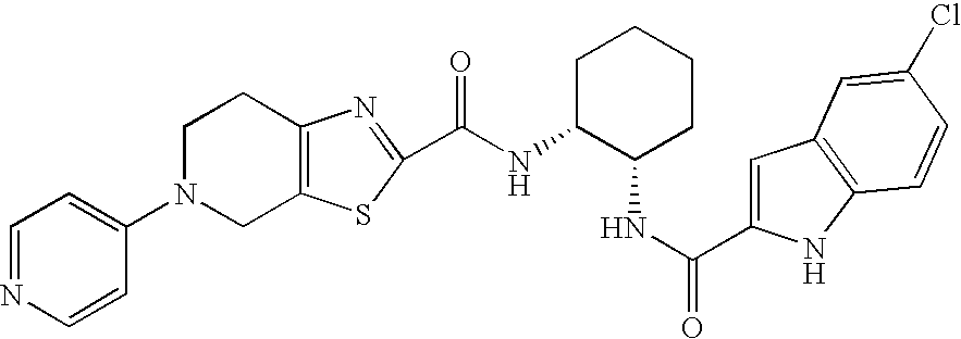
C(NC1C(NC(=O)C2=CC3=C(N2)C=CC(Cl)=C3)CCCC1)(=O)C1=NC2=C(CN(C3=CC=NC=C3)CC2)S1
